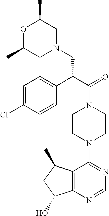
C(N1CCN(C2=NC=NC3=C2C(C)CC3O)CC1)(C(C1=CC=C(Cl)C=C1)CN1CC(C)OC(C)C1)=O
